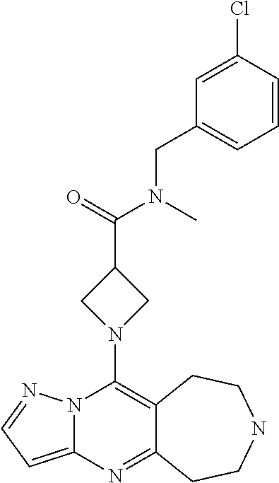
N12C(=CC=N1)N=C1C(=C2N2CC(C(=O)N(C)CC3=CC=CC(Cl)=C3)C2)CCNCC1
